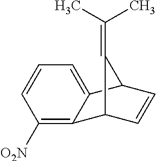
C1([O2N])=C2C3C=CC(C2=CC=C1)C3=C(C)C
